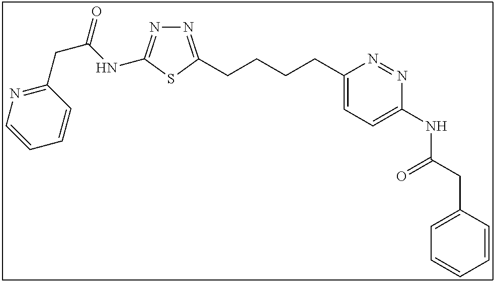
N1=C(CCCCC2=CC=C(NC(CC3=CC=CC=C3)=O)N=N2)SC(NC(CC2=NC=CC=C2)=O)=N1
